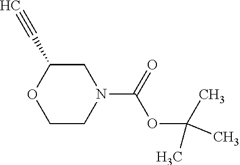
O1CCN(C(OC(C)(C)C)=O)CC1C#C
